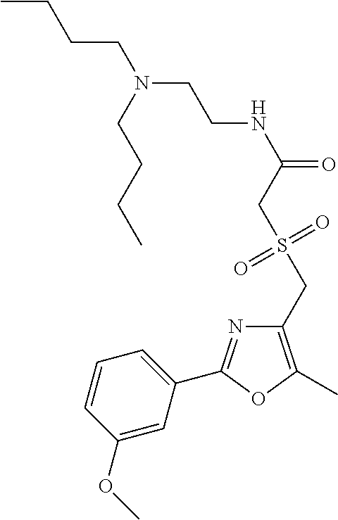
C1=CC(OC)=CC(C2=NC(CS(CC(NCCN(CCCC)CCCC)=O)(=O)=O)=C(C)O2)=C1
